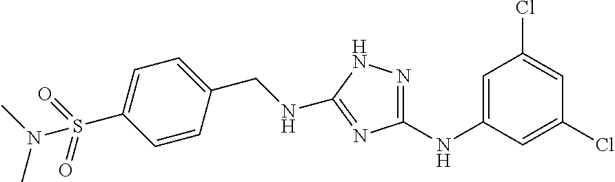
C1=C(NC2=NNC(NCC3=CC=C(S(=O)(=O)N(C)C)C=C3)=N2)C=C(Cl)C=C1Cl
